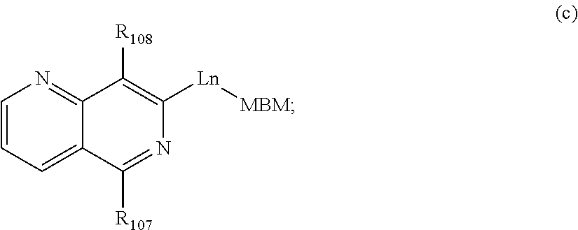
C1=CC=C2C(=N1)C([R108])=C([Ln][MBM])N=C2[R107]
